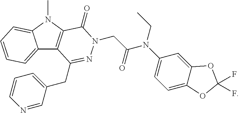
C12=CC=CC=C1N(C)C1=C2C(CC2=CC=CN=C2)=NN(CC(N(C2=CC=C3C(=C2)OC(F)(F)O3)CC)=O)C1=O
